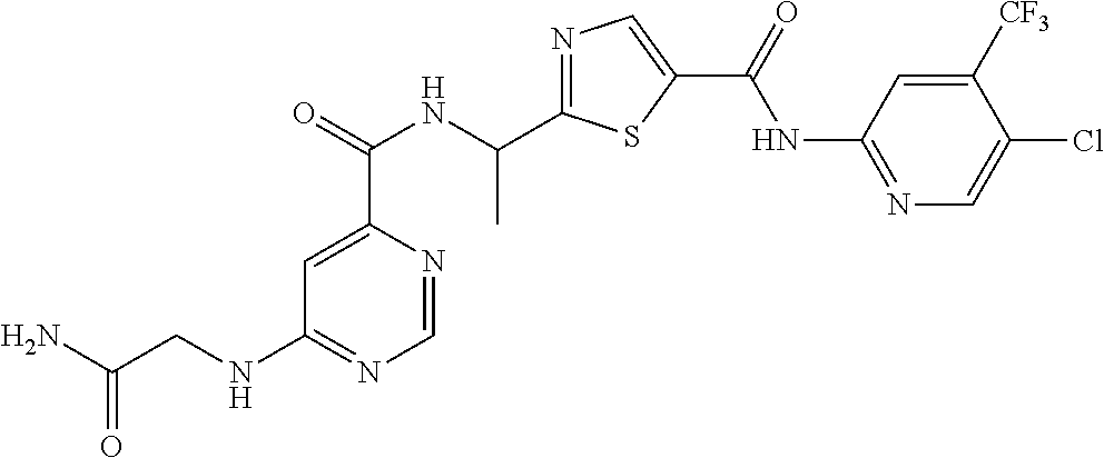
C1=NC(C(=O)NC(C2=NC=C(C(=O)NC3=NC=C(Cl)C([CF3])=C3)S2)C)=CC(NCC(N)=O)=N1
